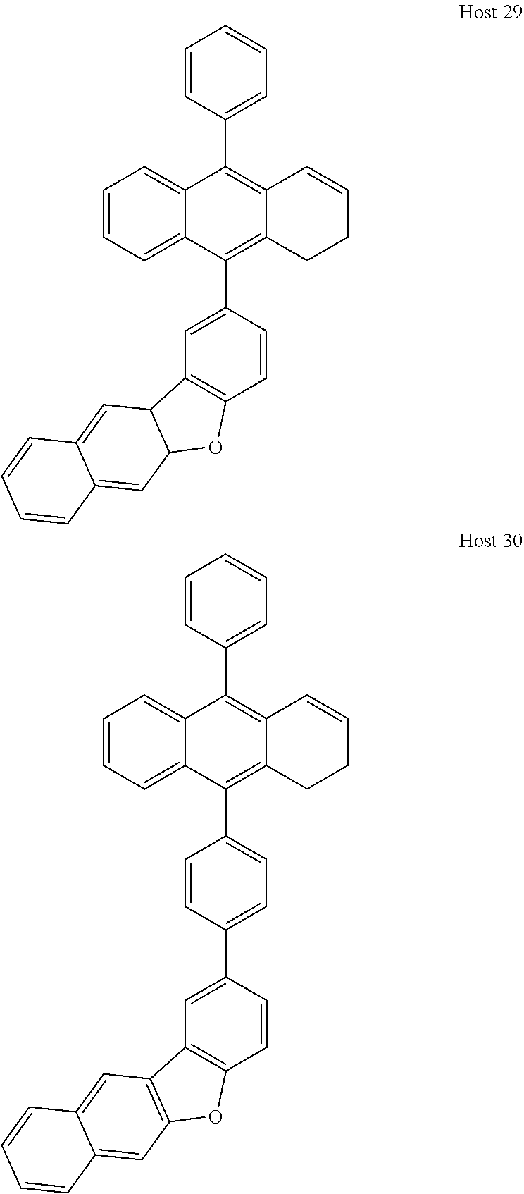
C1=CC2=C(C3C=C4C=CC=CC4=CC3O2)C=C1C1=C2C(=C(C3=CC=CC=C3)C3=CC=CC=C31)C=CCC2.C1=C(C2=C3C(=C(C4=CC=CC=C4)C4=CC=CC=C42)C=CCC3)C=CC(C2=CC3=C(C=C2)OC2=C3C=C3C(=C2)C=CC=C3)=C1
